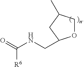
O1CC(C)CC1CNC(=O)[R6]
